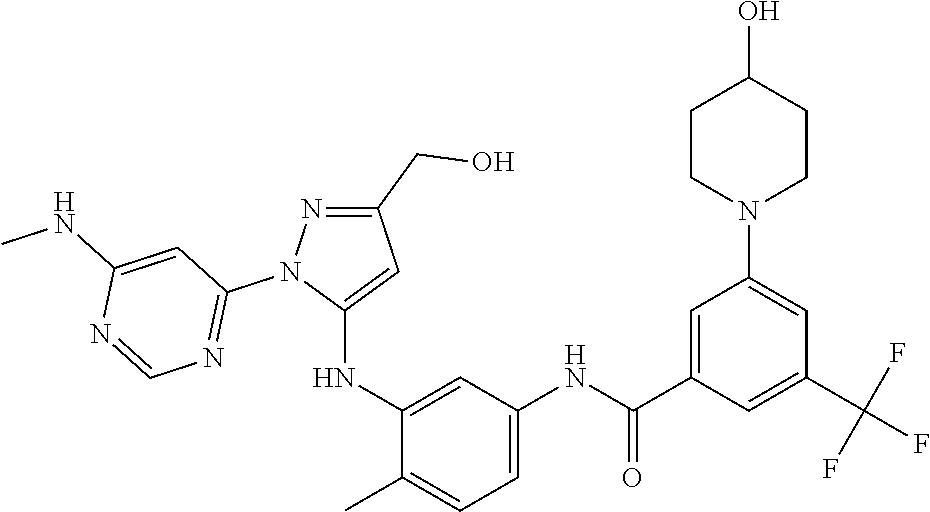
C1(CO)=NN(C2=NC=NC(NC)=C2)C(NC2=CC(NC(C3=CC(N4CCC(O)CC4)=CC(C(F)(F)F)=C3)=O)=CC=C2C)=C1
